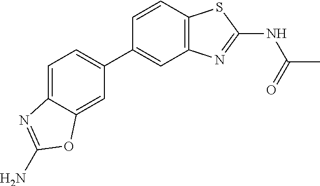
C1=C2C(=CC(C3=CC4=C(C=C3)SC(NC(C)=O)=N4)=C1)OC(N)=N2
